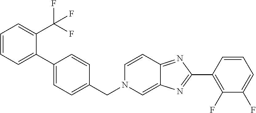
C1=CC=C(C2=CC=C(CN3C=C4C(=NC(C5=C(F)C(F)=CC=C5)=N4)C=C3)C=C2)C(C(F)(F)F)=C1
